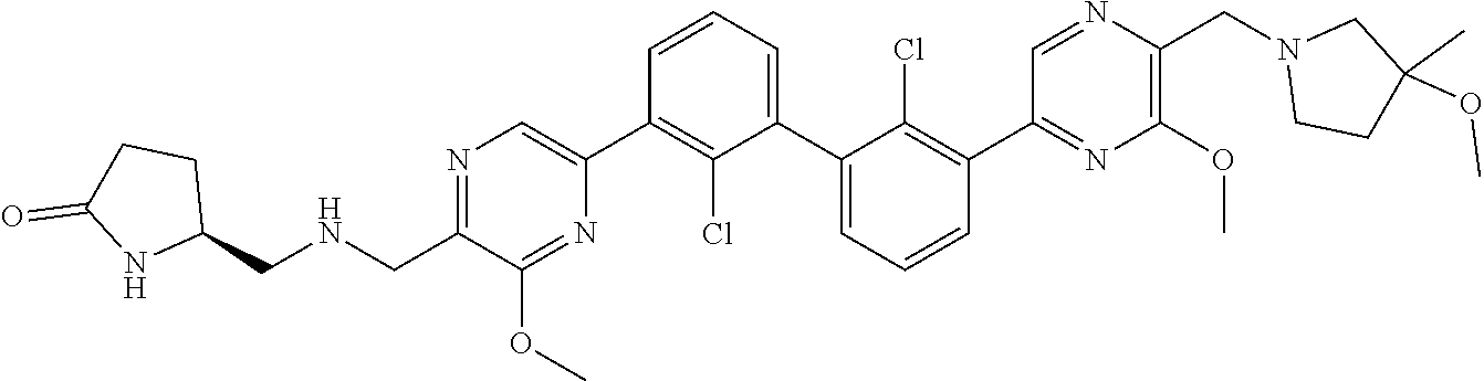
N1=C(CNCC2CCC(=O)N2)C(OC)=NC(C2=C(Cl)C(C3=CC=CC(C4=NC(OC)=C(CN5CCC(OC)(C)C5)N=C4)=C3Cl)=CC=C2)=C1
